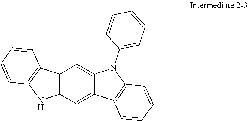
C12=C(C=C3C(=C1)N(C1=CC=CC=C1)C1=C3C=CC=C1)NC1=C2C=CC=C1
